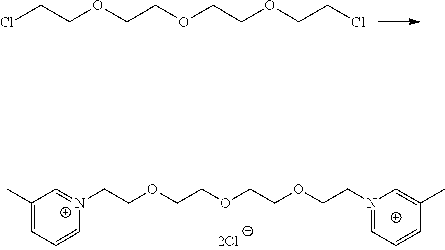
ClCCOCCOCCOCCCl.C1(C)=CC=C[N+](CCOCCOCCOCCN2=CC=CC(C)=C2)=C1
